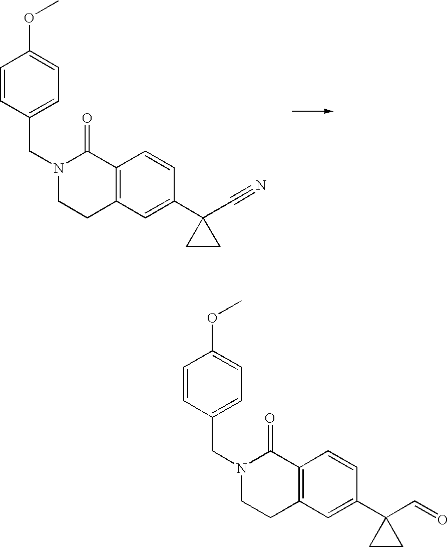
C1=CC(CN2CCC3=C(C2=O)C=CC(C2(C#N)CC2)=C3)=CC=C1OC.C1=CC(CN2CCC3=C(C2=O)C=CC(C2(C=O)CC2)=C3)=CC=C1OC
